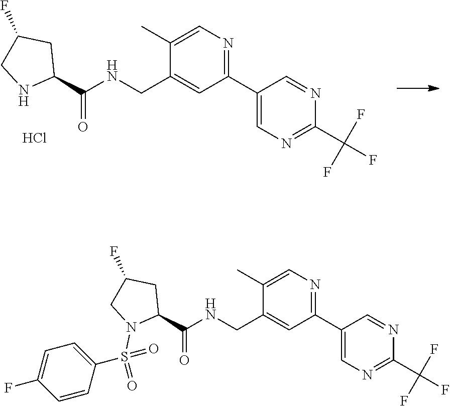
C1(C(NCC2=CC(C3=CN=C(C(F)(F)F)N=C3)=NC=C2C)=O)CC(F)CN1.Cl.C1(C2=CN=C(C(F)(F)F)N=C2)=NC=C(C)C(CNC(C2CC(F)CN2S(=O)(=O)C2=CC=C(F)C=C2)=O)=C1
